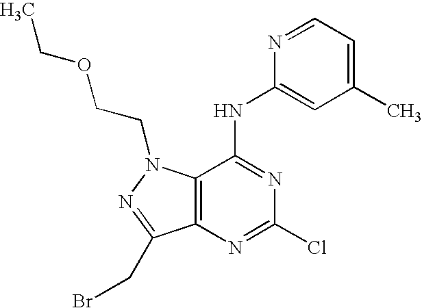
C12=C(N=C(Cl)N=C1NC1=CC(C)=CC=N1)C(CBr)=NN2CCOCC
